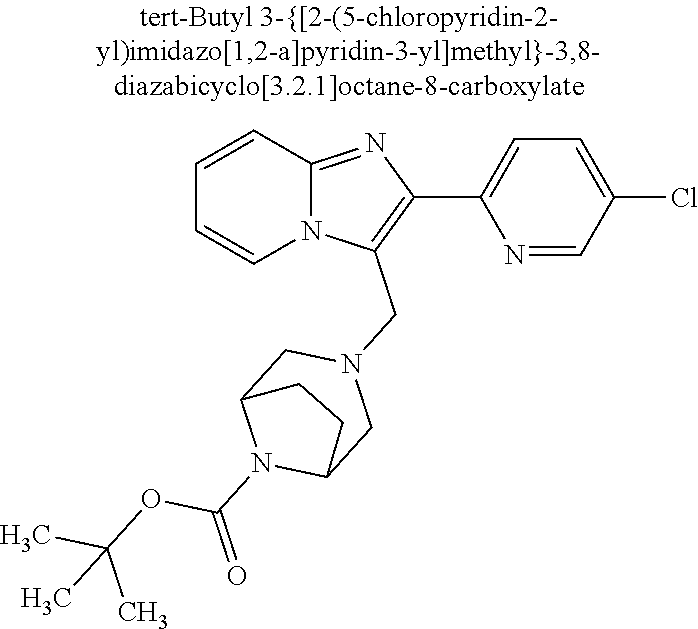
N12C(=NC(C3=CC=C(Cl)C=N3)=C1CN1CC3N(C(=O)OC(C)(C)C)C(C1)CC3)C=CC=C2
